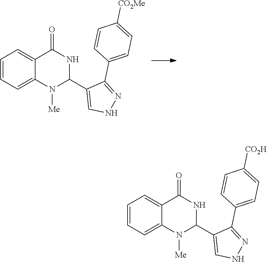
C1=C2C(=CC=C1)C(=O)NC(C1=CNN=C1C1=CC=C([CO2H])C=C1)N2[Me].C1=C2C(=CC=C1)C(=O)NC(C1=CNN=C1C1=CC=C([CO2Me])C=C1)N2[Me]
